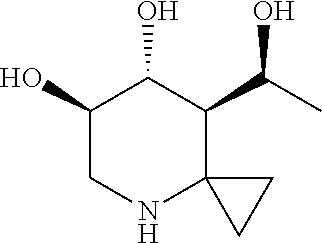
C1(O)CNC2(C(C(C)O)C1O)CC2
